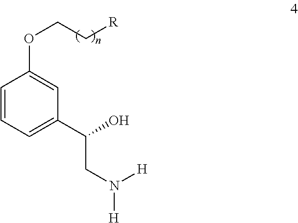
C1=CC=C(C(CN([H])[H])O)C=C1OCC[R]
